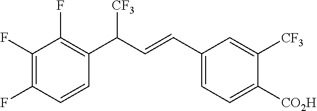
C1(F)=C(F)C=CC(C(C=CC2=CC=C([CO2H])C([CF3])=C2)[CF3])=C1F
